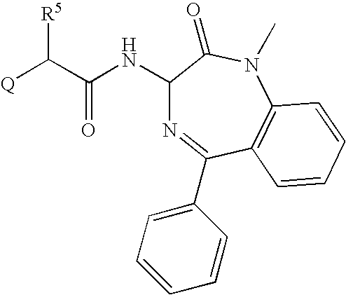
C1(NC(C([Q])[R5])=O)N=C(C2=CC=CC=C2)C2=C(N(C)C1=O)C=CC=C2
